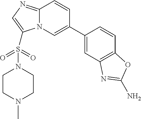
N12C(=NC=C1S(=O)(=O)N1CCN(C)CC1)C=CC(C1=CC3=C(C=C1)OC(N)=N3)=C2
